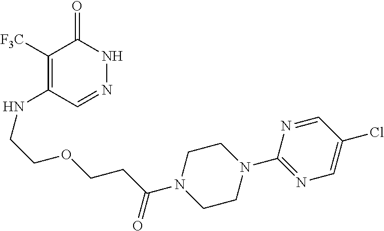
C1([F3C])=C(NCCOCCC(N2CCN(C3=NC=C(Cl)C=N3)CC2)=O)C=NNC1=O
